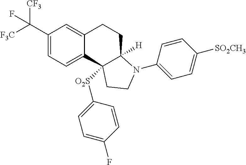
C1(C([F3C])([CF3])F)=CC=C2C(=C1)CCC1([H])N(C3=CC=C([SO2CH3])C=C3)CCC21[O2S]C1=CC=C(F)C=C1
